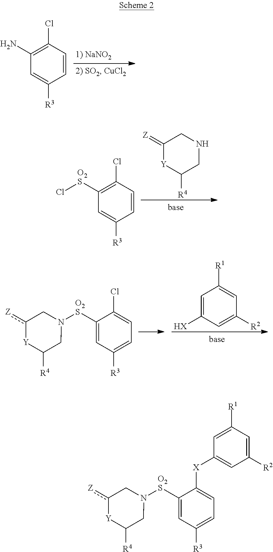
C1(=[Z])[Y]C([R4])CNC1.ClC1=C([O2S]Cl)C=C([R3])C=C1.C1(N)=C(Cl)C=CC([R3])=C1.C1=C([HX])C=C([R2])C=C1[R1].ClC1=CC=C([R3])C=C1[O2S]N1Cc([Z])[Y]C([R4])C1.[X](C1=CC=C([R3])C=C1[O2S]N1Cc([Z])[Y]C([R4])C1)C1=CC([R2])=CC([R1])=C1
